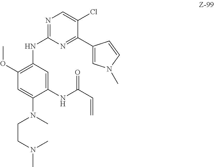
C(CN(C)C)N(C)C1=CC(OC)=C(NC2=NC=C(Cl)C(C3=CN(C)C=C3)=N2)C=C1NC(C=C)=O
